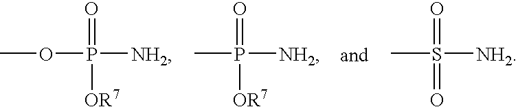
COP([NH2])(=O)[OR7].P([NH2])(=O)([OR7])C.S([NH2])(=O)(=O)C
